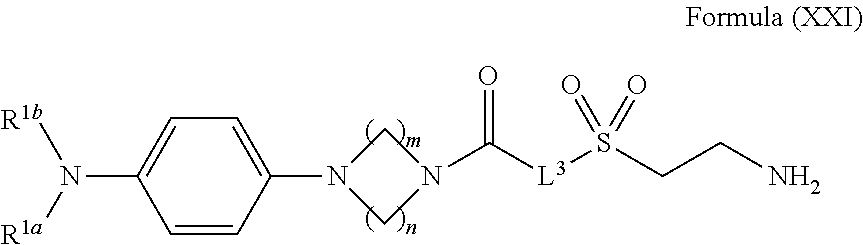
C([L3]S(CCN)(=O)=O)(N1CN(C2=CC=C(N([R1b])[R1a])C=C2)C1)=O
